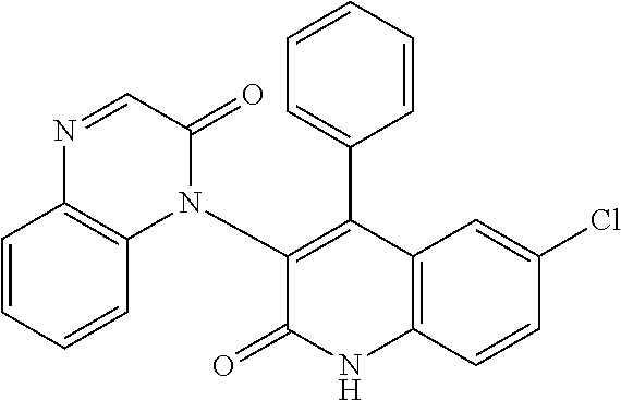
C1(N2C(=O)C=NC3=C2C=CC=C3)=C(C2=CC=CC=C2)C2=C(NC1=O)C=CC(Cl)=C2
